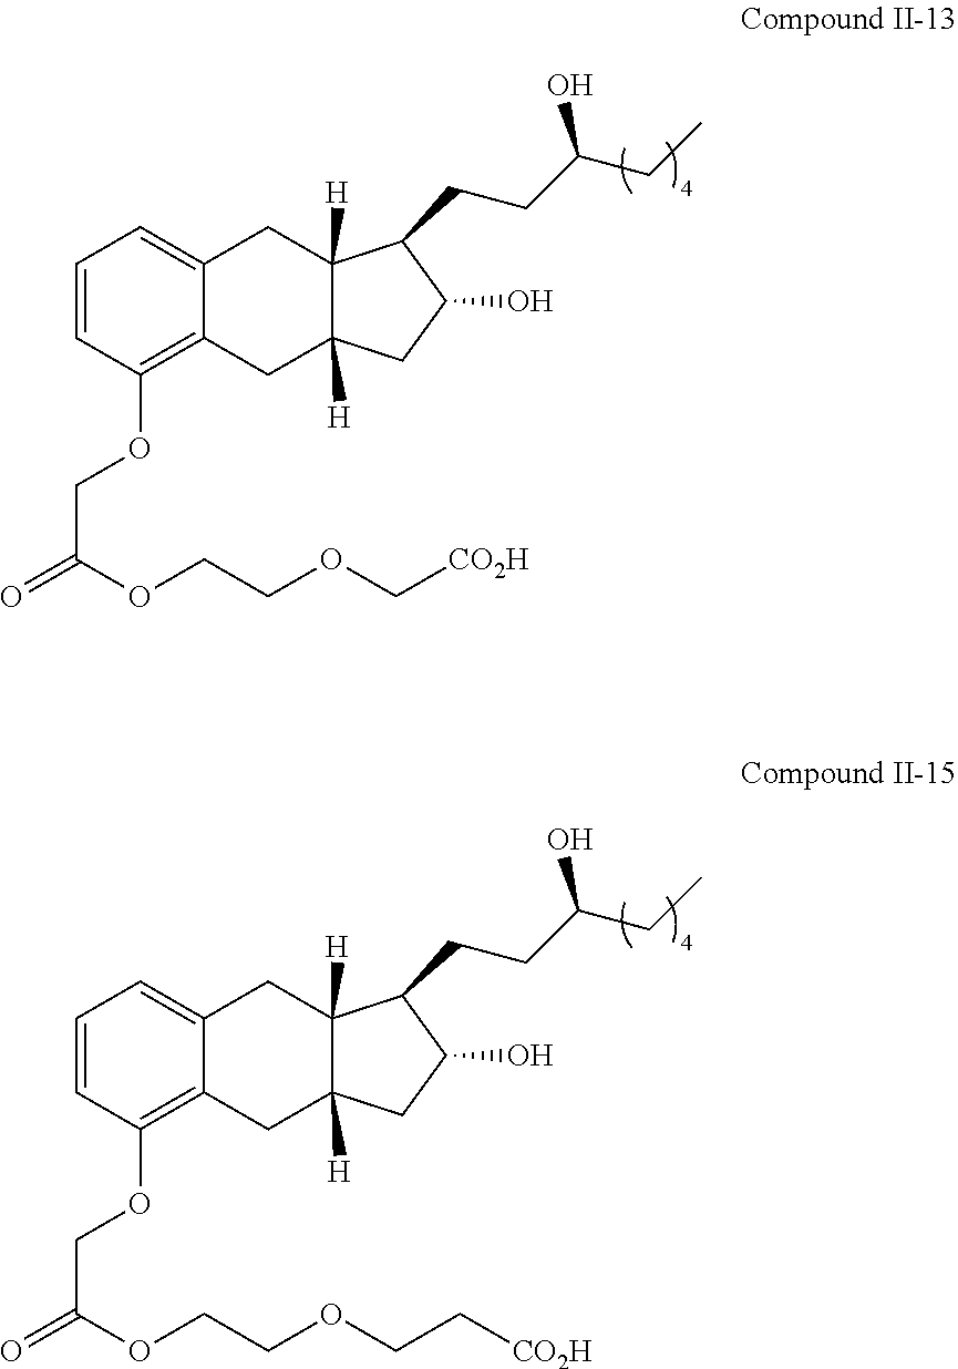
C1=CC(OCC(OCCOC[CO2H])=O)=C2C(=C1)CC1([H])C([H])(C2)CC(O)C1CCC(CC)O.C1=CC(OCC(OCCOCC[CO2H])=O)=C2C(=C1)CC1([H])C([H])(C2)CC(O)C1CCC(CC)O
